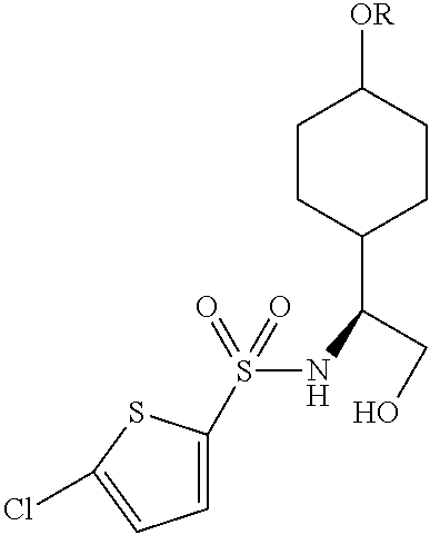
C1CC(C(NS(=O)(=O)C2=CC=C(Cl)S2)CO)CCC1[OR]
